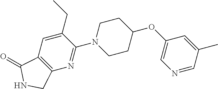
C1(OC2CCN(C3=NC4=C(C=C3CC)C(=O)NC4)CC2)=CN=CC(C)=C1
